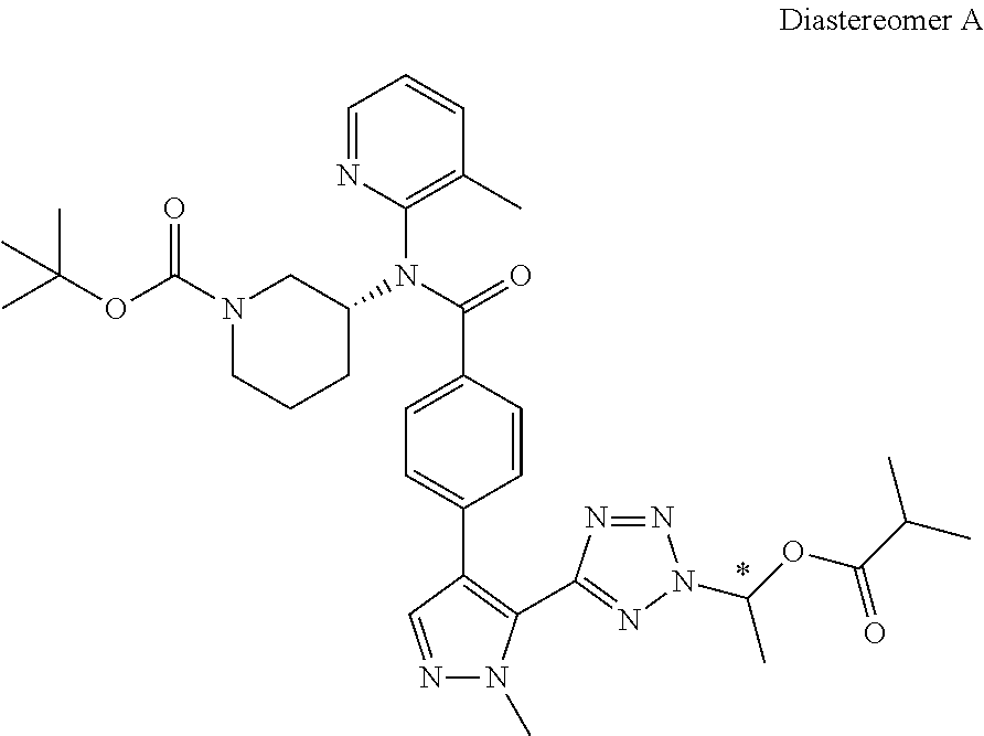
N1=CC(C2=CC=C(C(=O)N(C3=C(C)C=CC=N3)C3CN(C(=O)OC(C)(C)C)CCC3)C=C2)=C(C2=NN(C(OC(C(C)C)=O)C)N=N2)N1C
